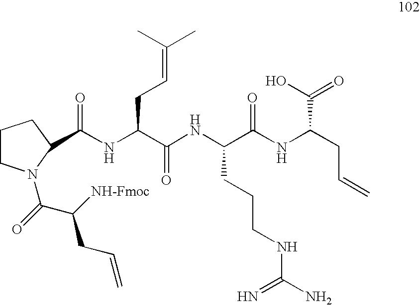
C(NC(C(NC(C(NC(CC=C)C(O)=O)=O)CCCNC(N)=N)=O)CC=C(C)C)(=O)C1N(C(=O)C([NH-Fmoc])CC=C)CCC1
